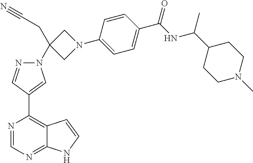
N1(C2(CC#N)CN(C3=CC=C(C(NC(C4CCN(C)CC4)C)=O)C=C3)C2)N=CC(C2=C3C(=NC=N2)NC=C3)=C1
